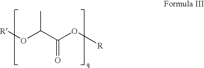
C(C(O[R])=O)(C)O[R]
